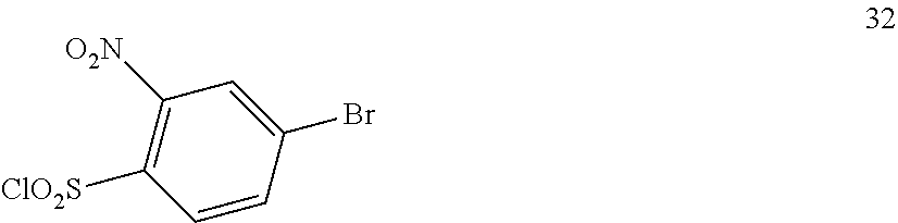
C1([O2N])=C([ClO2S])C=CC(Br)=C1
